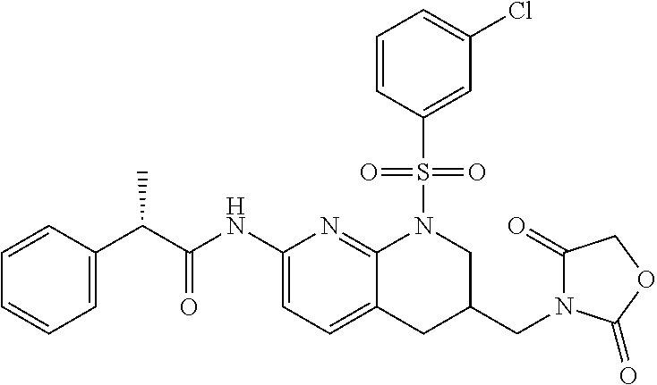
C(C(NC1=CC=C2C(=N1)N(S(C1=CC(Cl)=CC=C1)(=O)=O)CC(CN1C(=O)OCC1=O)C2)=O)(C1=CC=CC=C1)C
